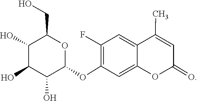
O(C1=C(F)C=C2C(C)=CC(=O)OC2=C1)C1C(O)C(O)C(O)C(CO)O1
